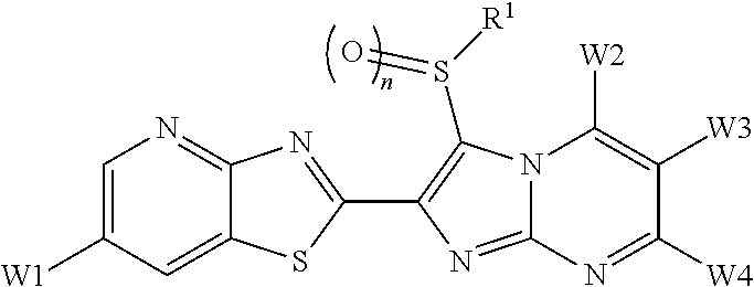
C1=C([W1])C=C2C(=N1)N=C(C1=C(S([R1])=O)N3C(=N1)N=C([W4])C([W3])=C3[W2])S2
